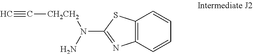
NN(C1=NC2=C(S1)C=CC=C2)[CH2CH2]C#C
